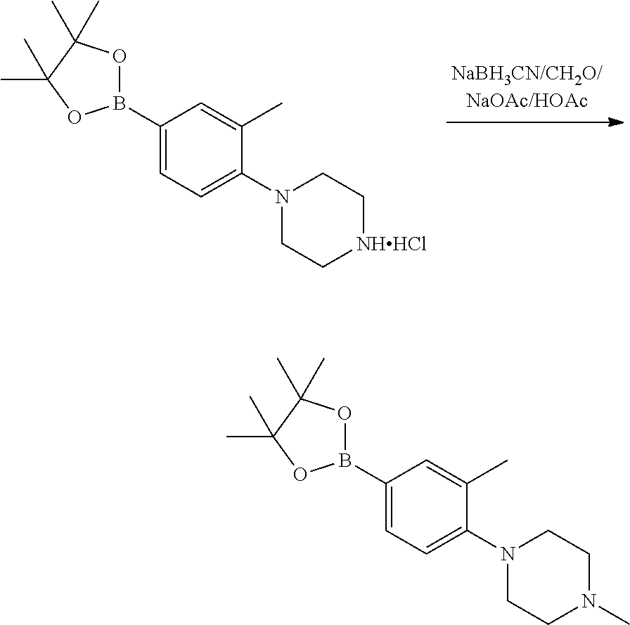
C1(B2OC(C)(C)C(C)(C)O2)=CC=C(N2CC[NHHCl]CC2)C(C)=C1.C1(B2OC(C)(C)C(C)(C)O2)=CC=C(N2CCN(C)CC2)C(C)=C1
